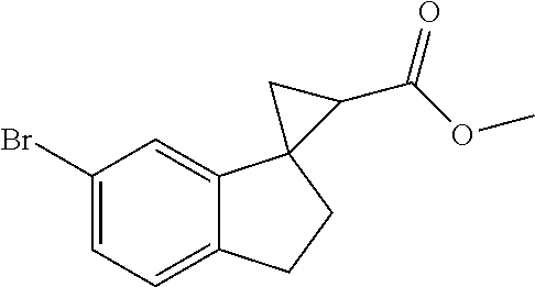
C1=C(Br)C=C2C(=C1)CCC21C(C(OC)=O)C1
